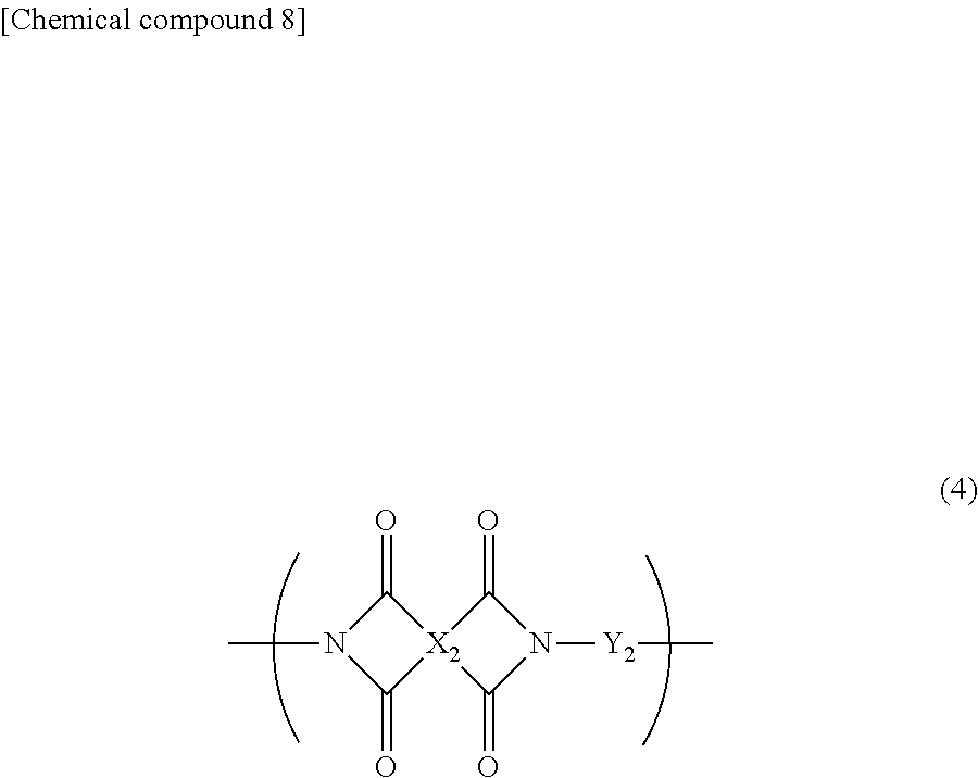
C1(=O)[X2]2(C(=O)N1C)C(=O)N([Y2]C)C2=O
